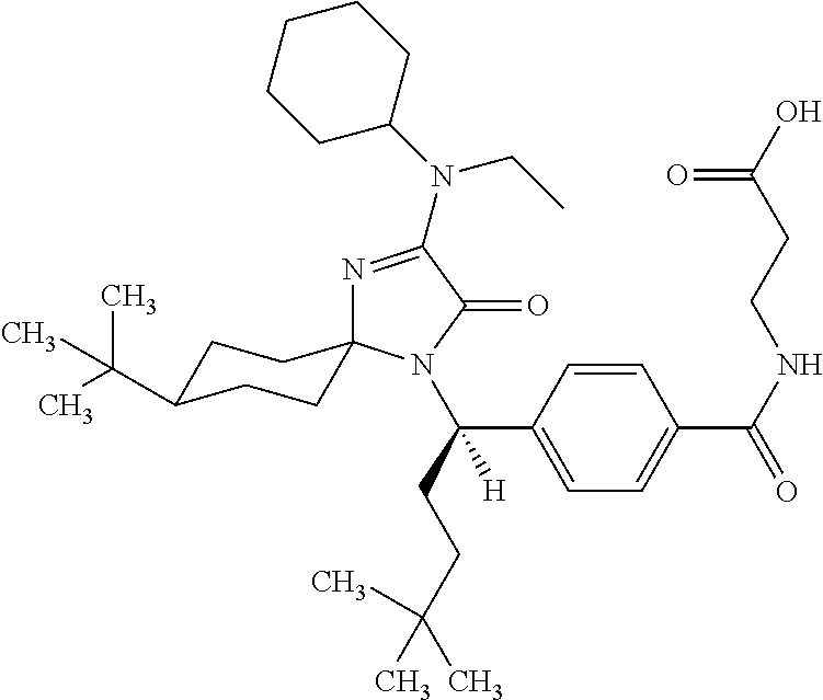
C1=CC(C(CCC(C)(C)C)([H])N2C(=O)C(N(CC)C3CCCCC3)=NC23CCC(C(C)(C)C)CC3)=CC=C1C(NCCC(O)=O)=O
